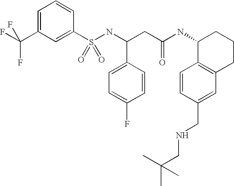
C1=C(C(F)(F)F)C=C(S(NC(CC(NC2C3=C(CCC2)C=C(CNCC(C)(C)C)C=C3)=O)C2=CC=C(F)C=C2)(=O)=O)C=C1
